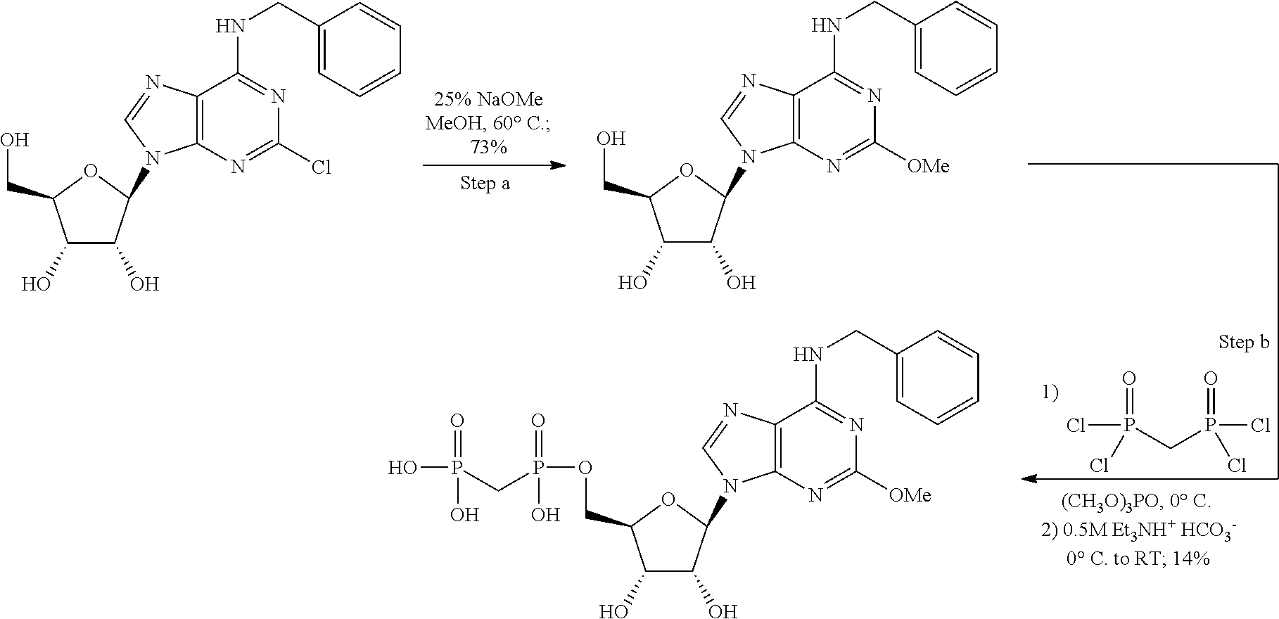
C(P(Cl)(=O)Cl)P(Cl)(=O)Cl.C1(O)C(O)C(N2C3=C(C(NCC4=CC=CC=C4)=NC(Cl)=N3)N=C2)OC1CO.C1(O)C(O)C(N2C3=C(C(NCC4=CC=CC=C4)=NC([OMe])=N3)N=C2)OC1CO.C1(O)C(O)C(N2C3=C(C(NCC4=CC=CC=C4)=NC([OMe])=N3)N=C2)OC1COP(CP(O)(=O)O)(=O)O
